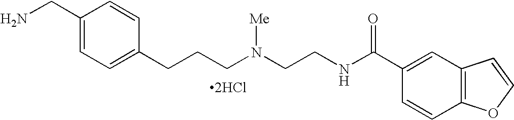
[2HCl].C1(CN)=CC=C(CCCN(CCNC(C2=CC3=C(C=C2)OC=C3)=O)[Me])C=C1
